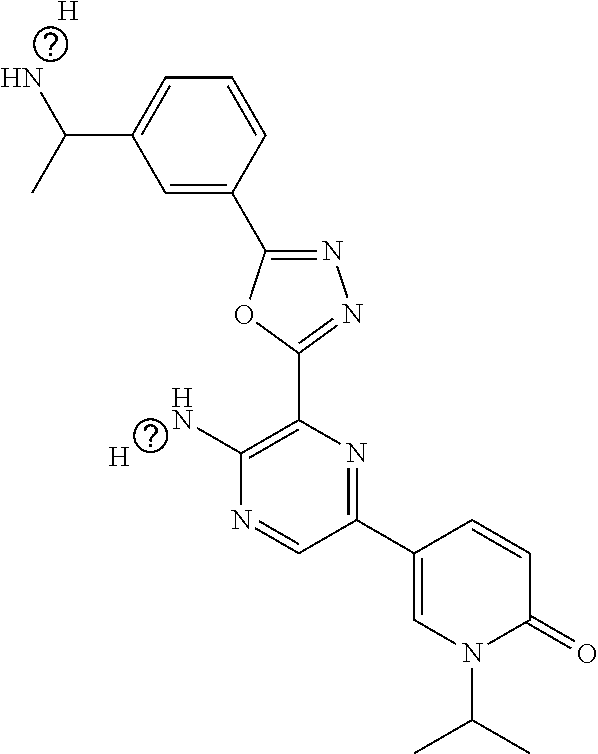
C1=C(C2=NN=C(C3=C(N)N=CC(C4=CN(C(C)C)C(=O)C=C4)=N3)O2)C=CC=C1C(N)C.[H].[H]
